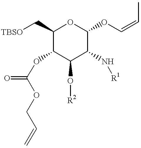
C1(C[TBSO])C(OC(=O)OCC=C)C(O[R2])C(N[R1])C(OC=CC)O1
